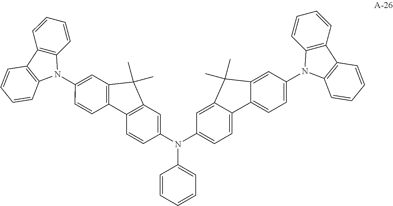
C1(N(C2=CC=C3C(=C2)C(C)(C)C2=CC(N4C5=C(C=CC=C5)C5=C4C=CC=C5)=CC=C23)C2=CC3=C(C=C2)C2=C(C=C(N4C5=C(C=CC=C5)C5=C4C=CC=C5)C=C2)C3(C)C)=CC=CC=C1
